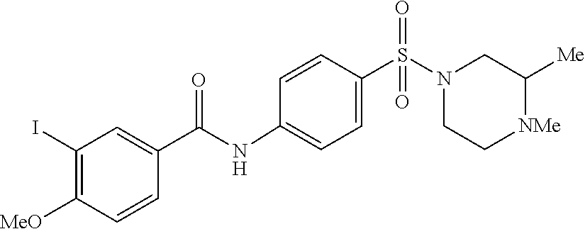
C1C[NMe]C([Me])CN1S(=O)(=O)C1=CC=C(NC(C2=CC(I)=C([MeO])C=C2)=O)C=C1
